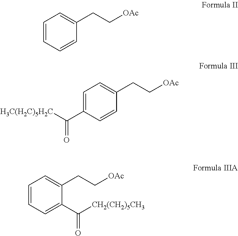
C1=C(C([H3C(H2C)5H2C])=O)C=CC(CC[OAc])=C1.C1=CC=CC(CC[OAc])=C1.C1=CC=C(C([CH2(CH2)5CH3])=O)C(CC[OAc])=C1
